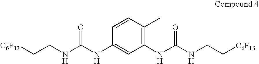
[C6F13]CCNC(NC1=C(C)C=CC(NC(NCC[C6F13])=O)=C1)=O
